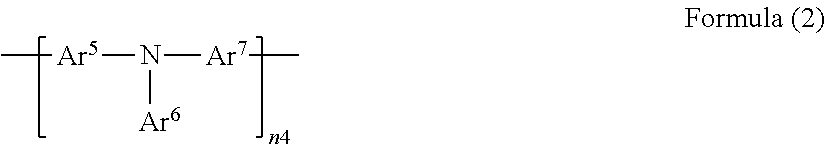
C[Ar5]N([Ar6])[Ar7]C
